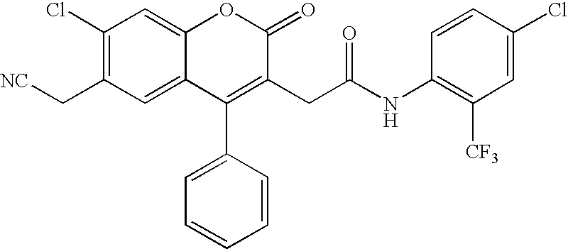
C1=C2C(=CC(Cl)=C1C[NC])OC(=O)C(CC(=O)NC1=C([CF3])C=C(Cl)C=C1)=C2C1=CC=CC=C1
